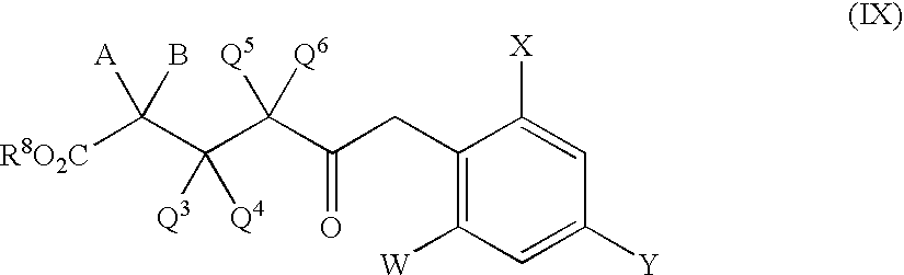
C1(CC(C(C(C([R8O2C])([A])B)([Q3])[Q4])([Q5])[Q6])=O)=C([W])C=C([Y])C=C1[X]
